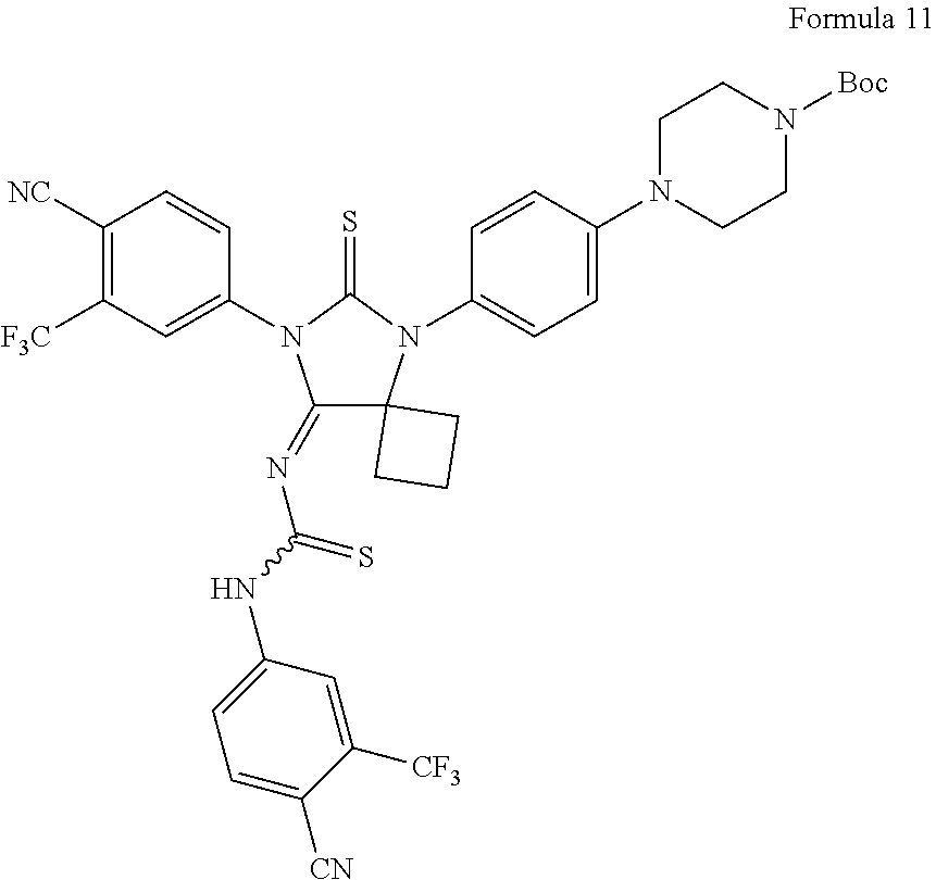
C1([NC])=C([F3C])C=C(N2C(=NC(=S)NC3=CC=C([CN])C([CF3])=C3)C3(N(C4=CC=C(N5CCN([Boc])CC5)C=C4)C2=S)CCC3)C=C1
